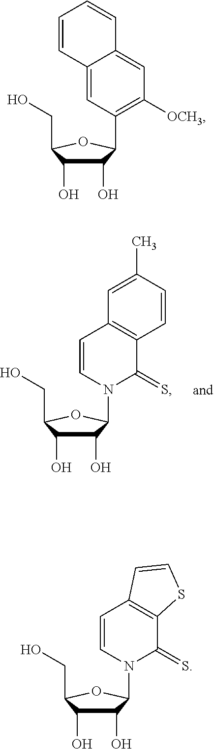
C1(O)C(O)C(CO)OC1N1C(=S)C2=C(C=C1)C=C(C)C=C2.C1(O)C(O)C(CO)OC1C1=C([OCH3])C=C2C(=C1)C=CC=C2.C1(O)C(O)C(CO)OC1N1C(=S)C2=C(C=C1)C=CS2
